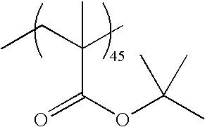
O=C(OC(C)(C)C)C(CC)(C)C
